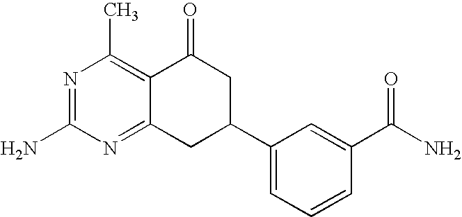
C12=NC(N)=NC(C)=C1C(=O)CC(C1=CC=CC(C(N)=O)=C1)C2
